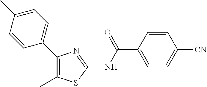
C1=CC(C(NC2=NC(C3=CC=C(C)C=C3)=C(C)S2)=O)=CC=C1[CN]
